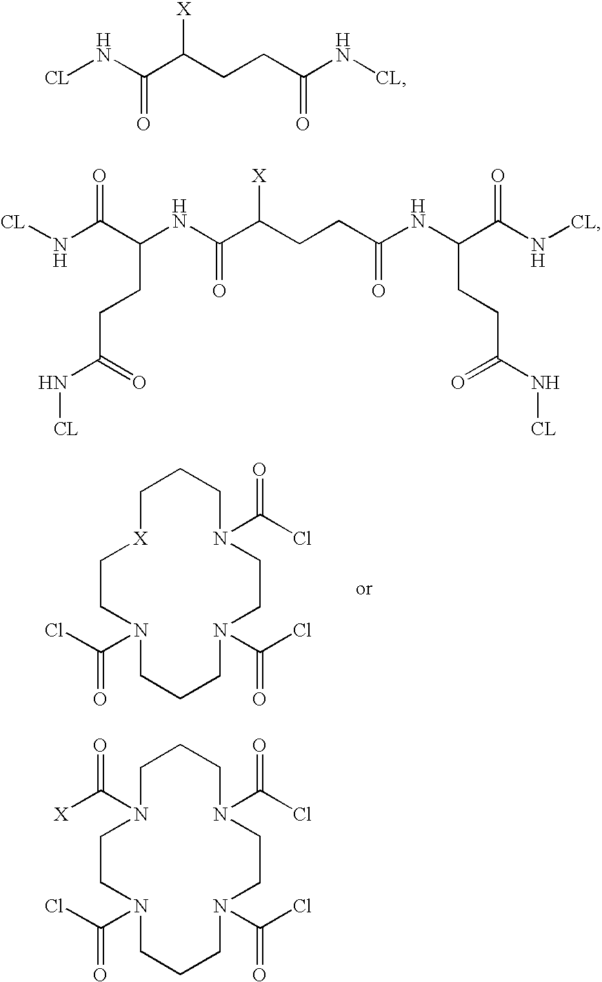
C1CCN(C(Cl)=O)CCN(C(Cl)=O)CCCN(C(Cl)=O)CC[X]1.C1CCN(C(Cl)=O)CCN(C(Cl)=O)CCCN(C(Cl)=O)CCN1C([X])=O.[CL]NC(C(CCC(N[CL])=O)[X])=O.N(C(C(NC(C(CCC(NC(C(N[CL])=O)CCC(N[CL])=O)=O)[X])=O)CCC(N[CL])=O)=O)[CL]
